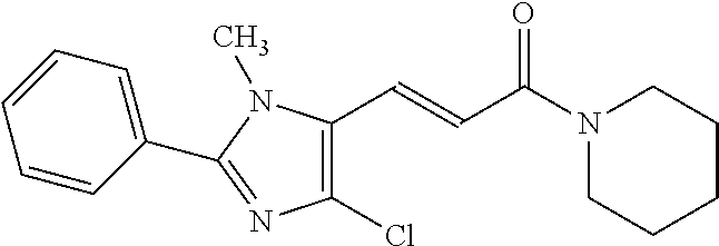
C1=CC(C2=NC(Cl)=C(C=CC(N3CCCCC3)=O)N2C)=CC=C1
